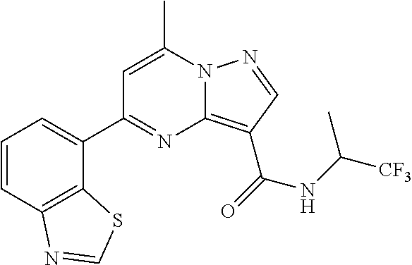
C1=C(C)N2C(=C(C(=O)NC([CF3])C)C=N2)N=C1C1=CC=CC2=C1SC=N2
